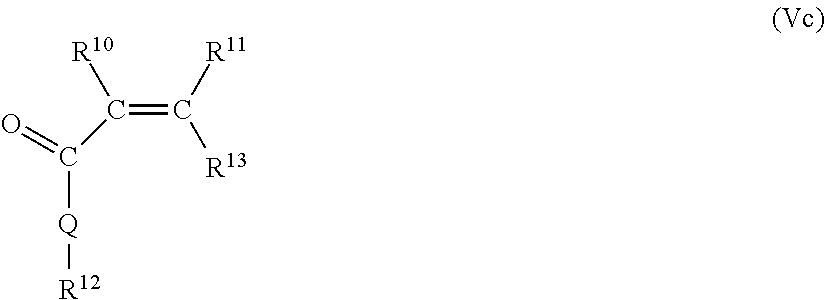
C(=C([R11])[R13])(C(=O)[Q][R12])[R10]
